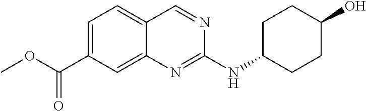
O(C(C1=CC=C2C(=C1)N=C(NC1CCC(O)CC1)N=C2)=O)C
